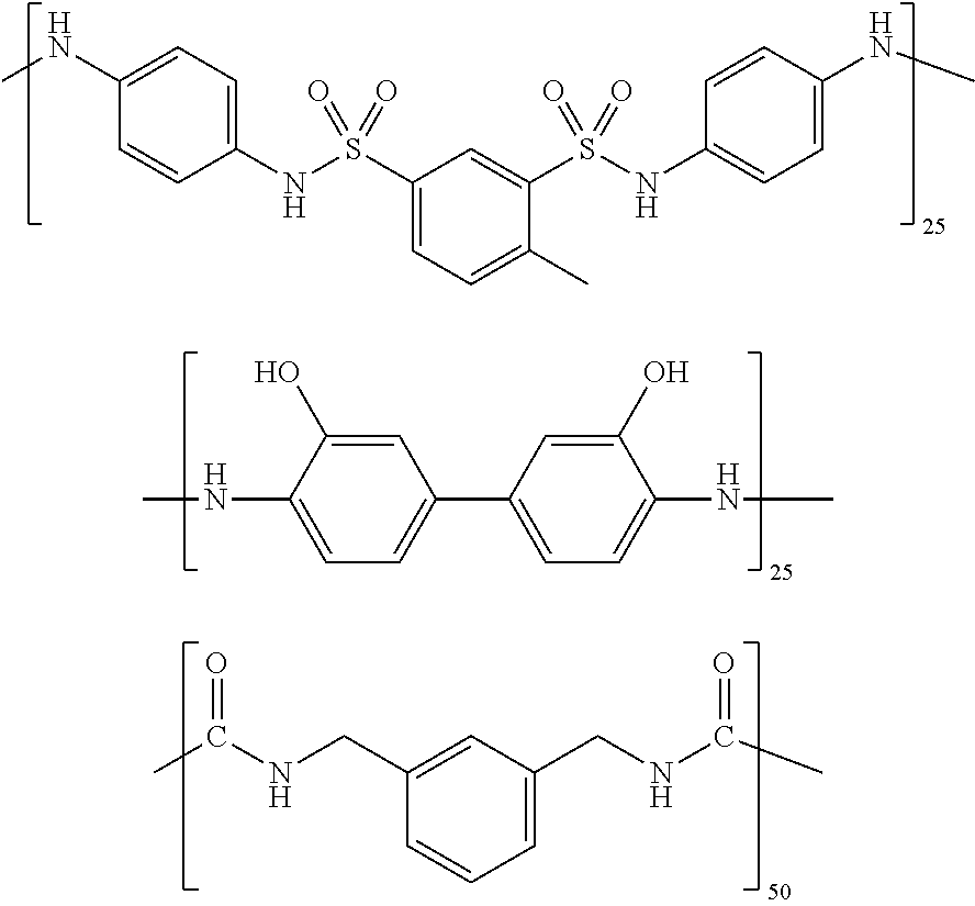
C1(S(NC2=CC=C(NC)C=C2)(=O)=O)=CC=C(C)C(S(NC2=CC=C(NC)C=C2)(=O)=O)=C1.C1=C(CNC(C)=O)C=C(CNC(C)=O)C=C1.C1=C(O)C(NC)=CC=C1C1=CC=C(NC)C(O)=C1
